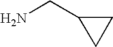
NCC1CC1
